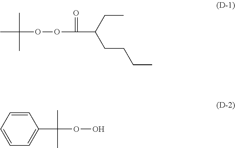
C1=CC=CC(C(C)(OO)C)=C1.CC(C)(C)OOC(=O)C(CC)CCCC
